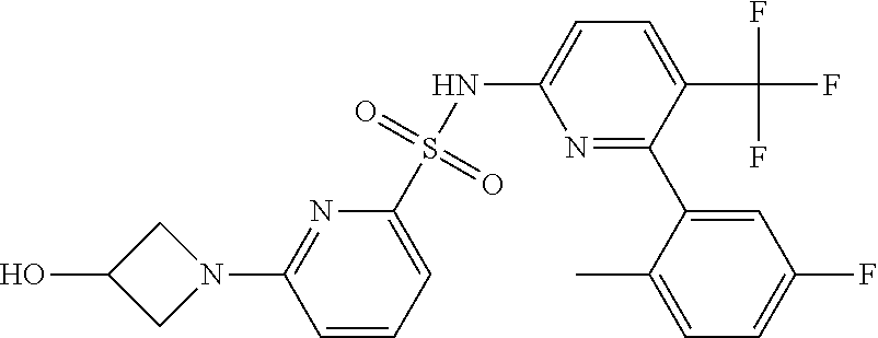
C1C(O)CN1C1=NC(S(NC2=CC=C(C(F)(F)F)C(C3=CC(F)=CC=C3C)=N2)(=O)=O)=CC=C1
